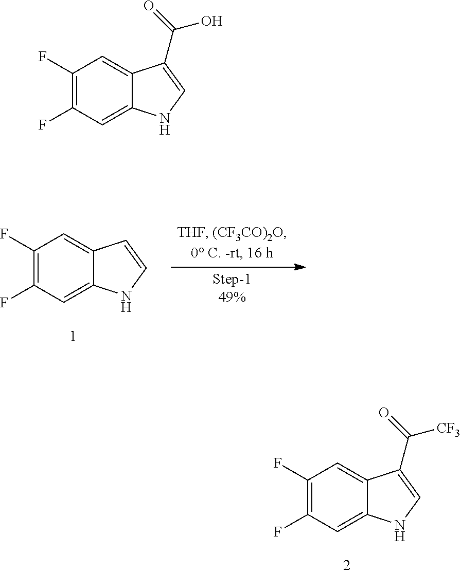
C1(F)=C(F)C=C2C(=C1)C(C(=O)[CF3])=CN2.C1(F)=C(F)C=C2C(=C1)C=CN2.C1(F)=C(F)C=C2C(=C1)C(C(=O)O)=CN2
